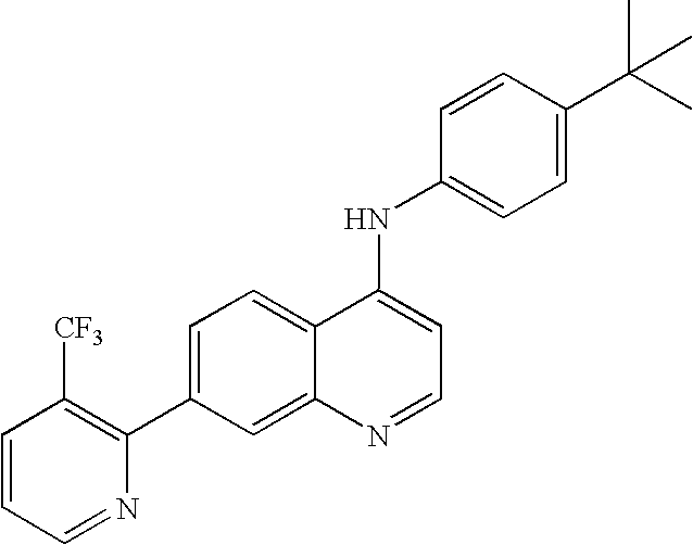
C1=CC=NC(C2=CC=C3C(=C2)N=CC=C3NC2=CC=C(C(C)(C)C)C=C2)=C1[CF3]
